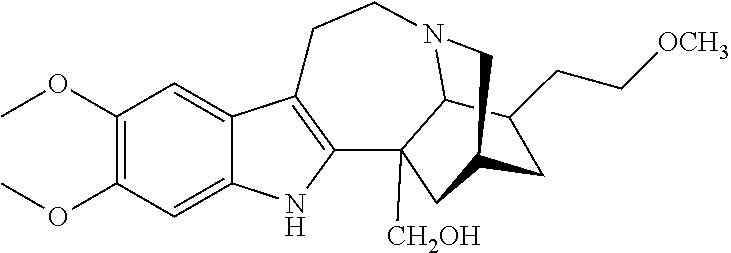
C1(OC)=C(OC)C=C2C(=C1)C1=C(N2)C2([CH2OH])C3N(CC1)CC(C2)CC3CC[OCH3]
